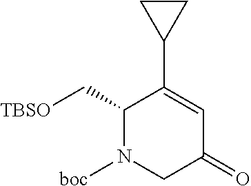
C1(C[TBSO])N([boc])CC(=O)C=C1C1CC1
